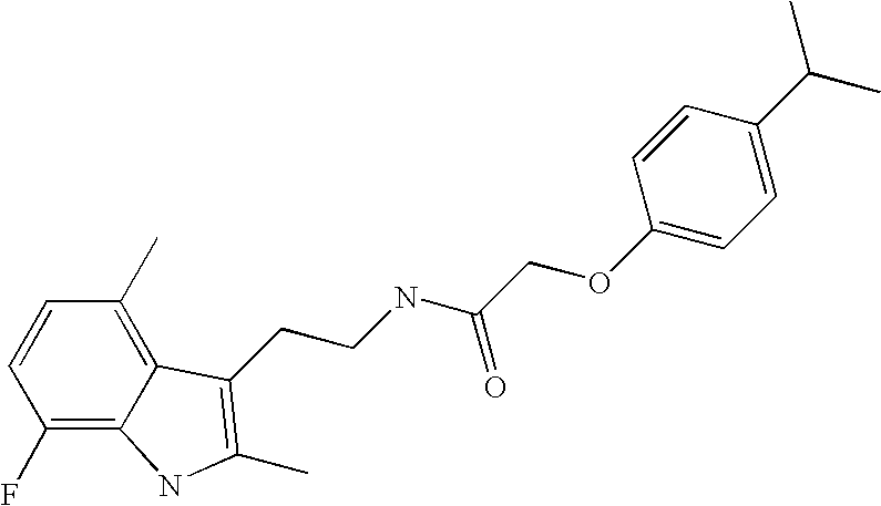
C1(F)=C2C(=C(C)C=C1)C(CCNC(COC1=CC=C(C(C)C)C=C1)=O)=C(C)N2
